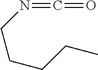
N(=C=O)CCCCC
